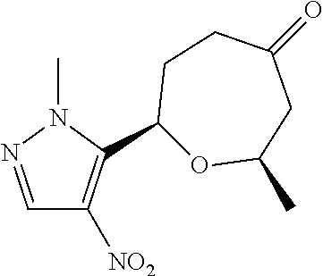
C1=NN(C)C(C2OC(C)CC(=O)CC2)=C1[NO2]
